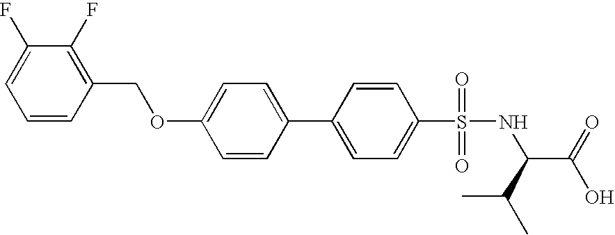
C1=CC(COC2=CC=C(C3=CC=C(S(=O)(=O)NC(C(=O)O)C(C)C)C=C3)C=C2)=C(F)C(F)=C1
